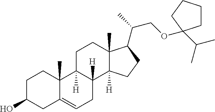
C1C(O)CC2=CCC3([H])C([H])(C2(C)C1)CCC1(C)C3([H])CCC1C(COC1(C(C)C)CCCC1)C
